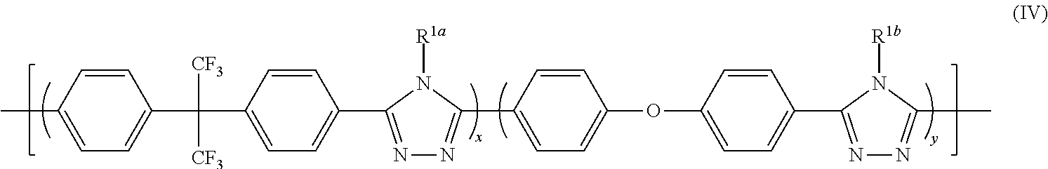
C1=CC(C)=CC=C1C(C1=CC=C(C2=NN=C(C3=CC=C(OC4=CC=C(C5=NN=C(C)N5[R1b])C=C4)C=C3)N2[R1a])C=C1)([CF3])[CF3]
